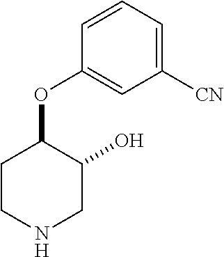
C1CNCC(O)C1OC1=CC([CN])=CC=C1
